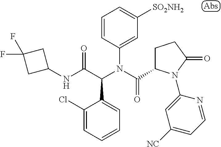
C1=CC(N(C(=O)C2CCC(=O)N2C2=CC([NC])=CC=N2)C(C(NC2CC(F)(F)C2)=O)C2=CC=CC=C2Cl)=CC([SO2NH2])=C1
